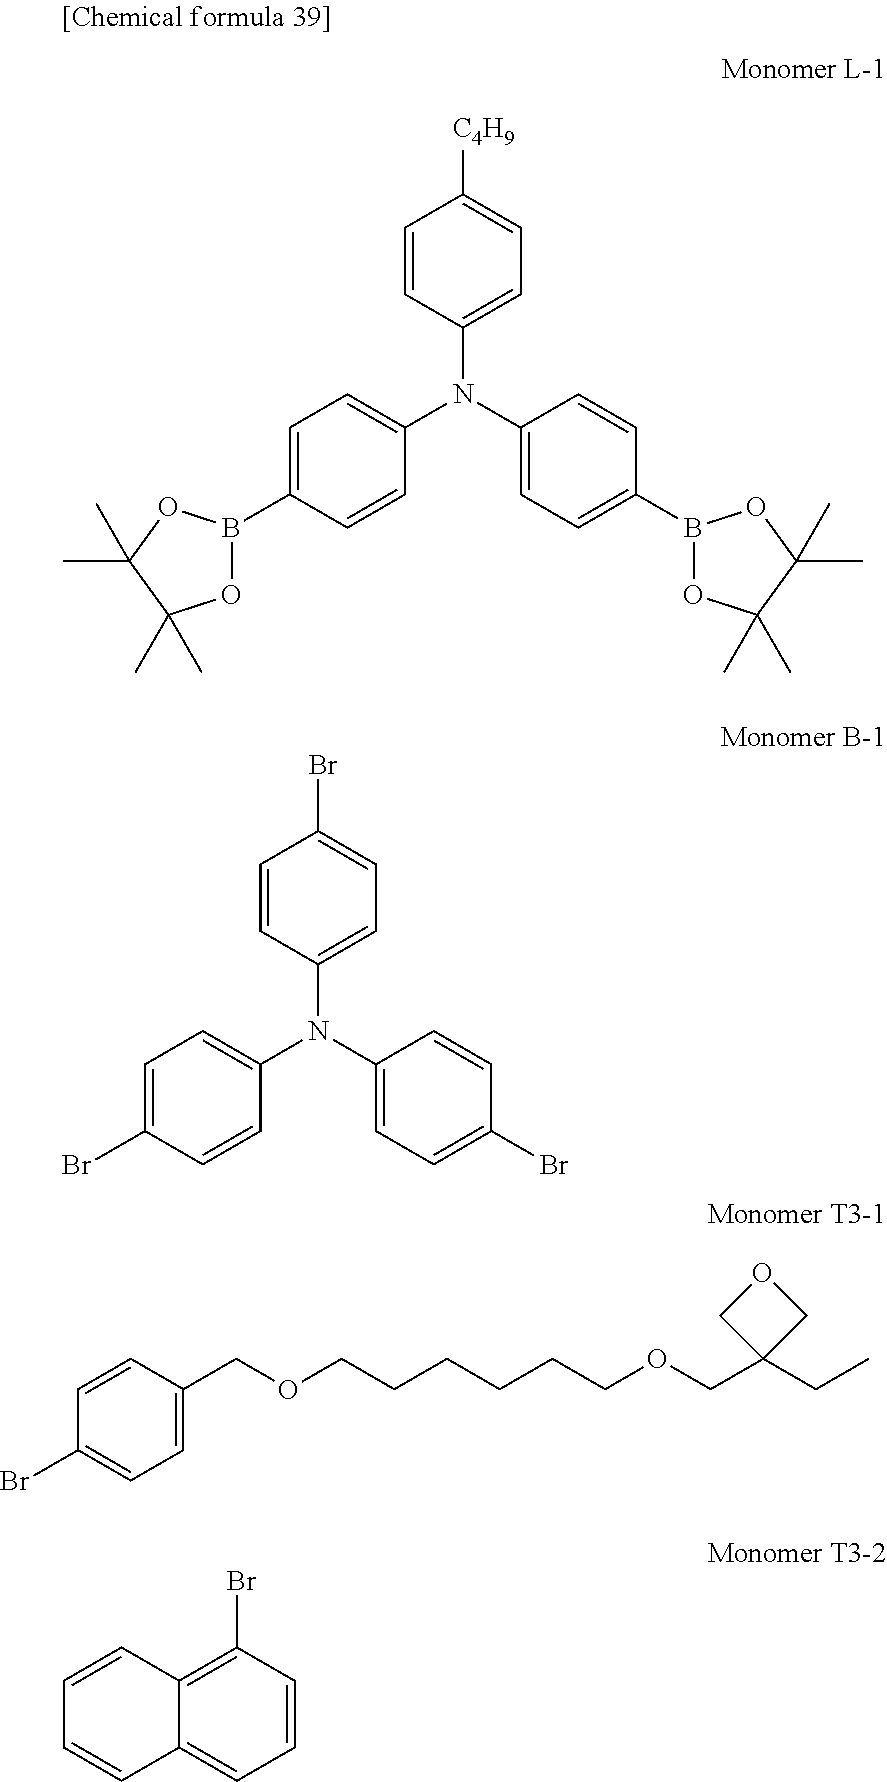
C1=CC(N(C2=CC=C(B3OC(C)(C)C(C)(C)O3)C=C2)C2=CC=C(B3OC(C)(C)C(C)(C)O3)C=C2)=CC=C1[C4H9].C1=CC(N(C2=CC=C(Br)C=C2)C2=CC=C(Br)C=C2)=CC=C1Br.C1=CC(COCCCCCCOCC2(CC)COC2)=CC=C1Br.C1=CC2=C(Br)C=CC=C2C=C1
